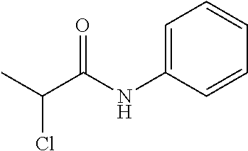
C1=C(NC(C(Cl)C)=O)C=CC=C1
